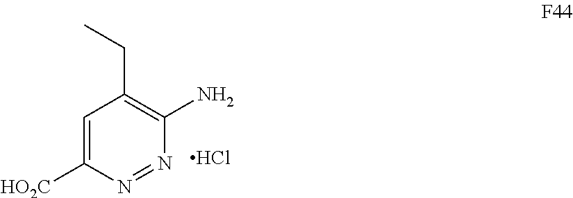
C1=C([HO2C])N=NC(N)=C1CC.Cl
